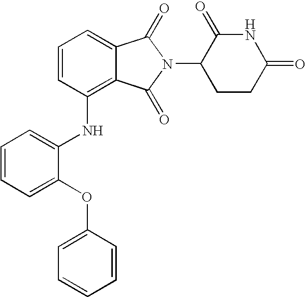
N(C1=C2C(=CC=C1)C(=O)N(C1CCC(=O)NC1=O)C2=O)C1=CC=CC=C1OC1=CC=CC=C1
